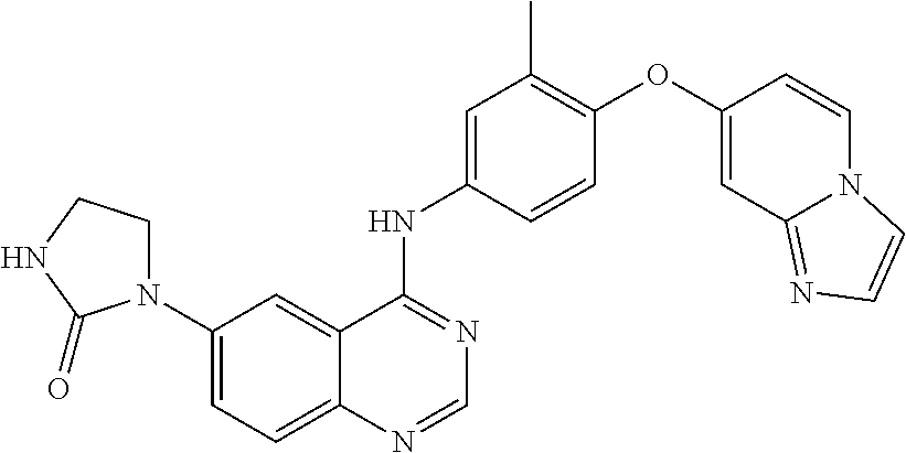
C12=CC=C(N3CCNC3=O)C=C1C(NC1=CC(C)=C(OC3=CC4=NC=CN4C=C3)C=C1)=NC=N2
